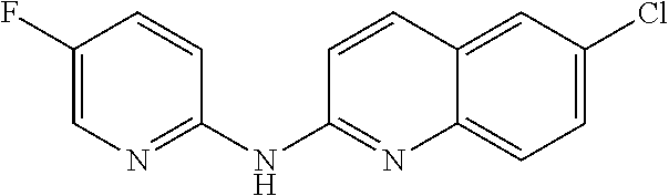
C1(F)=CN=C(NC2=NC3=CC=C(Cl)C=C3C=C2)C=C1
